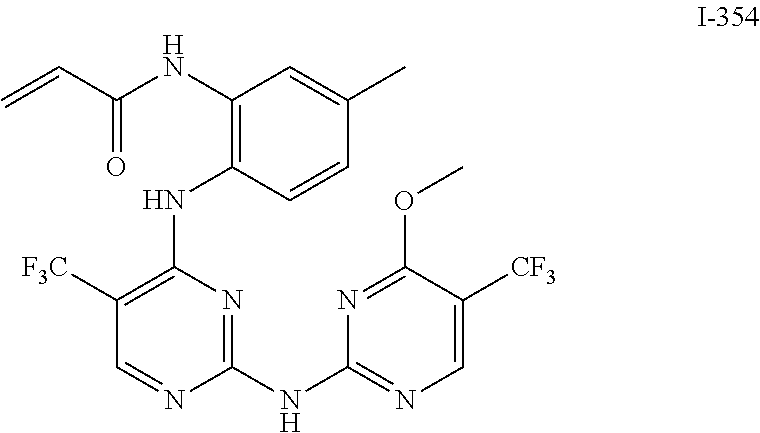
C1([F3C])=C(NC2=C(NC(C=C)=O)C=C(C)C=C2)N=C(NC2=NC=C([CF3])C(OC)=N2)N=C1
